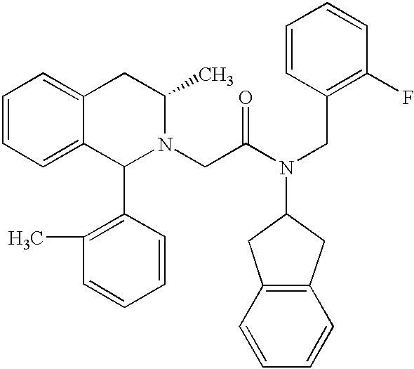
C1=CC=C2C(=C1)CC(C)N(CC(N(CC1=C(F)C=CC=C1)C1CC3=C(C1)C=CC=C3)=O)C2C1=C(C)C=CC=C1
